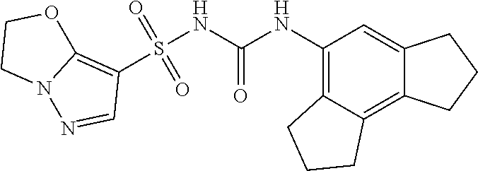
S(NC(NC1=C2C(=C3C(=C1)CCC3)CCC2)=O)(C1=C2N(N=C1)CCO2)(=O)=O
